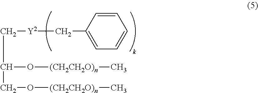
C(C(O[(CH2CH2O)n]C)CO[(CH2CH2O)n]C)[Y2]CC1=CC=CC=C1
